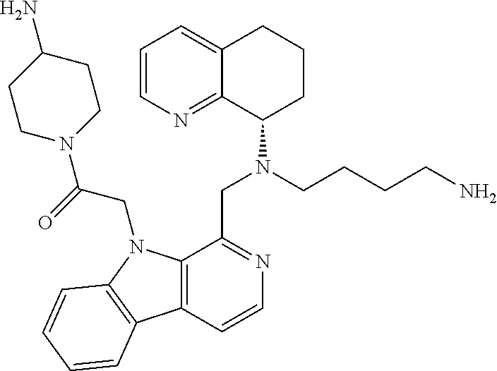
C1=CN=C2C(=C1)CCCC2N(CCCCN)CC1=NC=CC2=C1N(CC(N1CCC(N)CC1)=O)C1=C2C=CC=C1
